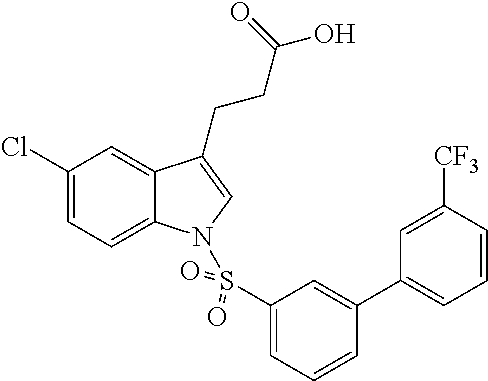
C1(Cl)=CC=C2C(=C1)C(CCC(O)=O)=CN2S(C1=CC=CC(C2=CC=CC([CF3])=C2)=C1)(=O)=O
